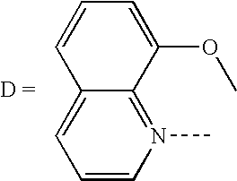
C1=C(OC)C2=N(C)C=CC=C2C=C1
